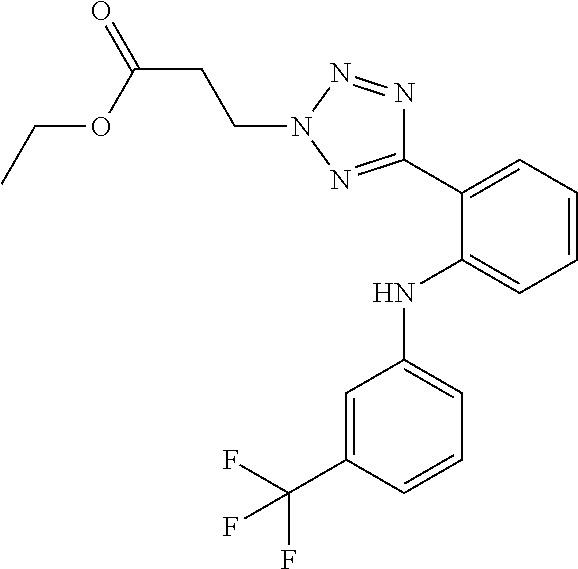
C1=C(C(F)(F)F)C=CC=C1NC1=CC=CC=C1C1=NN(CCC(=O)OCC)N=N1
